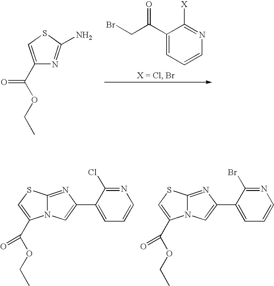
C1(C(=O)CBr)=CC=CN=C1[X].C1(C(=O)OCC)=CSC(N)=N1.C(OCC)(=O)C1=CSC2=NC(C3=CC=CN=C3Cl)=CN21.C(OCC)(=O)C1=CSC2=NC(C3=CC=CN=C3Br)=CN21
